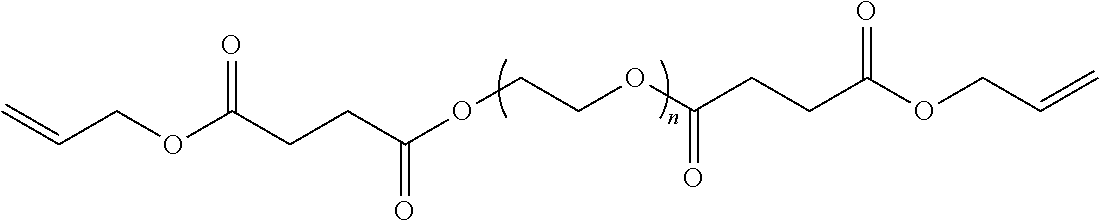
C=CCOC(CCC(OCCOC(CCC(OCC=C)=O)=O)=O)=O
